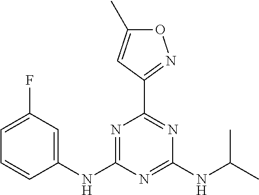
C1(C2=NOC(C)=C2)=NC(NC(C)C)=NC(NC2=CC(F)=CC=C2)=N1
